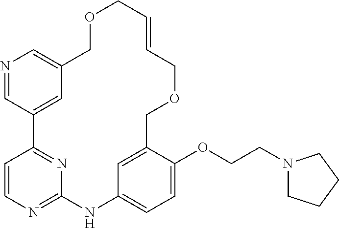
N1=CC2=CC(=C1)COCC=CCOCC1=CC(=CC=C1OCCN1CCCC1)NC1=NC=CC2=N1
